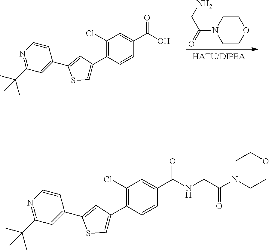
C1(Cl)=C(C2=CSC(C3=CC(C(C)(C)C)=NC=C3)=C2)C=CC(C(NCC(N2CCOCC2)=O)=O)=C1.C1(Cl)=C(C2=CSC(C3=CC(C(C)(C)C)=NC=C3)=C2)C=CC(C(O)=O)=C1.C1N(C(=O)CN)CCOC1
